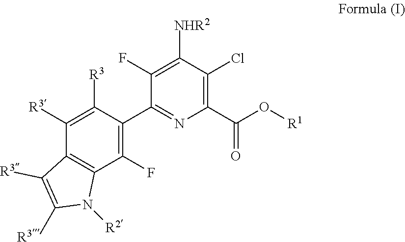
C1(C(O[R1])=O)=C(Cl)C([NHR2])=C(F)C(C2=C(F)C3=C(C([R3])=C2[R3])C([R3])=C([R3])N3[R2])=N1
